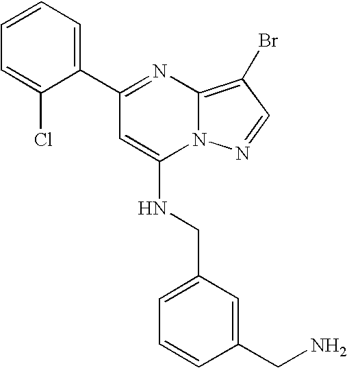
C1(C2=CC=CC=C2Cl)=NC2=C(Br)C=NN2C(NCC2=CC=CC(CN)=C2)=C1
